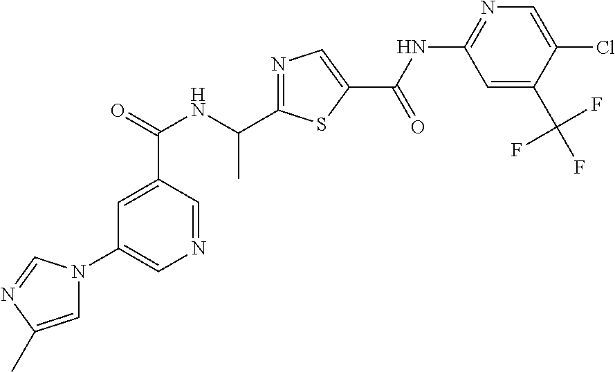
N1=CC(C(=O)NC(C)C2=NC=C(C(NC3=NC=C(Cl)C(C(F)(F)F)=C3)=O)S2)=CC(N2C=C(C)N=C2)=C1
